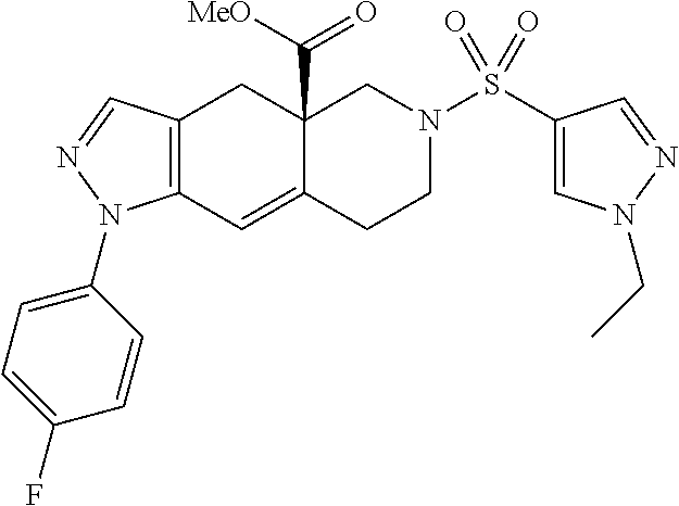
C12=C(C=C3C(C([MeO])=O)(C1)CN(S(C1=CN(CC)N=C1)(=O)=O)CC3)N(C1=CC=C(F)C=C1)N=C2
